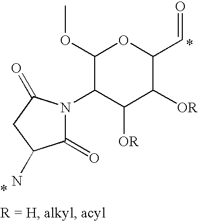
COC1OC(C=O)C([OR])C([OR])C1N1C(=O)C(N)CC1=O
